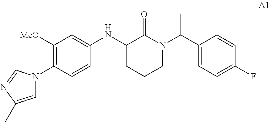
C1([MeO])=C(N2C=C(C)N=C2)C=CC(NC2CCCN(C(C3=CC=C(F)C=C3)C)C2=O)=C1
